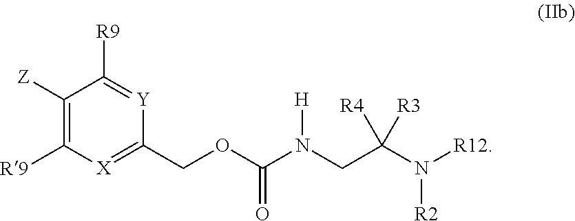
C1([Z])=C([R9])[X]=C(COC(N(CC(N([R12])[R2])([R4])[R3])[H])=O)[Y]=C1[R9]
